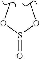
COS(OC)=O
